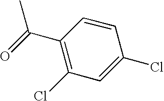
CC(=O)C1=C(Cl)C=C(Cl)C=C1
